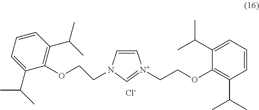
C1=CN(CCOC2=C(C(C)C)C=CC=C2C(C)C)C=[N+]1CCOC1=C(C(C)C)C=CC=C1C(C)C.[Cl-]
